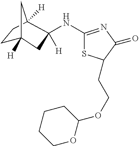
C1(NC2([H])CC3([H])CCC2([H])C3)=NC(=O)C(CCOC2CCCCO2)S1
